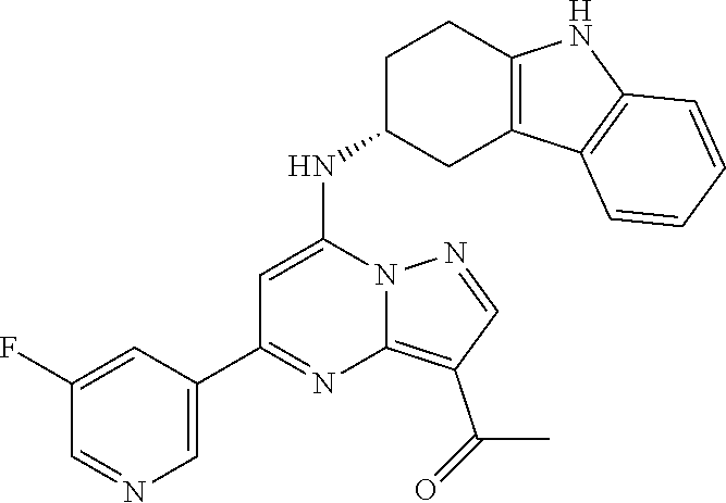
C1=C(NC2CC3=C(CC2)NC2=C3C=CC=C2)N2C(=C(C(=O)C)C=N2)N=C1C1=CN=CC(F)=C1
